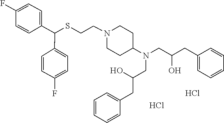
S(CCN1CCC(N(CC(CC2=CC=CC=C2)O)CC(CC2=CC=CC=C2)O)CC1)C(C1=CC=C(F)C=C1)C1=CC=C(F)C=C1.Cl.Cl
